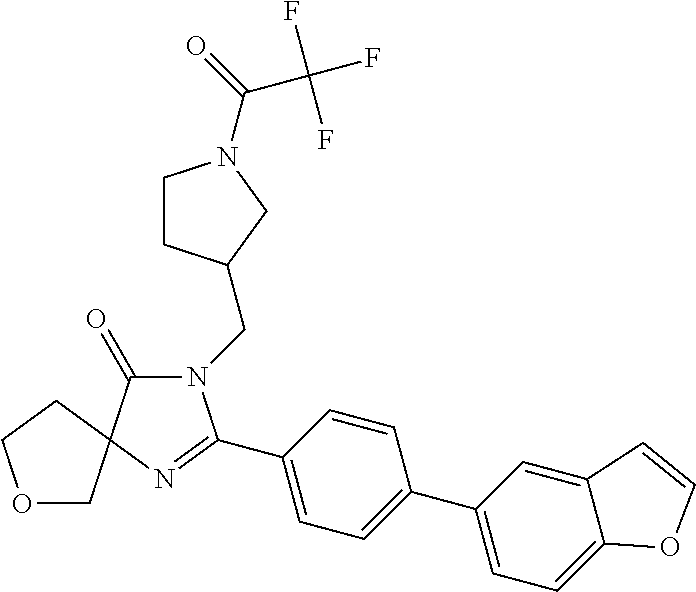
N1(CC2CCN(C(=O)C(F)(F)F)C2)C(=O)C2(N=C1C1=CC=C(C3=CC=C4C(=C3)C=CO4)C=C1)CCOC2
